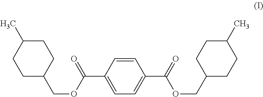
C1C(C)CCC(COC(C2=CC=C(C(=O)OCC3CCC(C)CC3)C=C2)=O)C1
